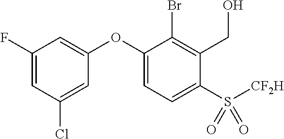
C1(OC2=CC=C(S([CF2H])(=O)=O)C(CO)=C2Br)=CC(F)=CC(Cl)=C1
